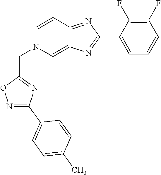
C1(C2=NC3=CN(CC4=NC(C5=CC=C(C)C=C5)=NO4)C=CC3=N2)=CC=CC(F)=C1F
